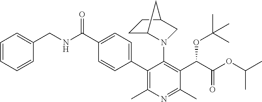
C1(C2=CC=C(C(NCC3=CC=CC=C3)=O)C=C2)=C(C)N=C(C)C(C(C(OC(C)C)=O)OC(C)(C)C)=C1N1C2CCC(C1)C2
